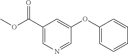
C1(C(OC)=O)=CN=CC(OC2=CC=CC=C2)=C1
